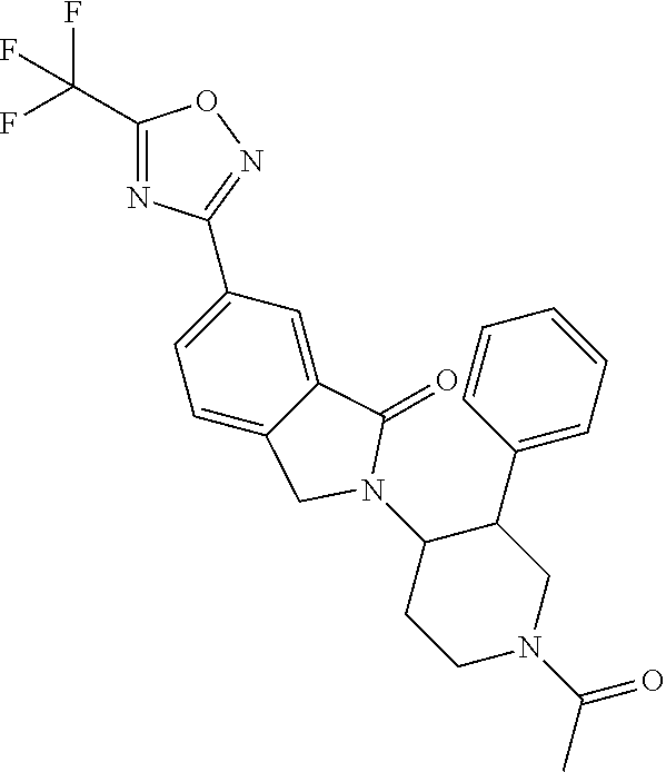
C1(C(F)(F)F)=NC(C2=CC=C3C(=C2)C(=O)N(C2CCN(C(=O)C)CC2C2=CC=CC=C2)C3)=NO1
